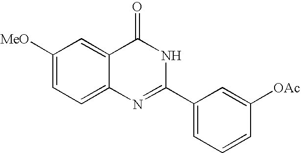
C1([MeO])=CC=C2C(=C1)C(=O)NC(C1=CC=CC([OAc])=C1)=N2
